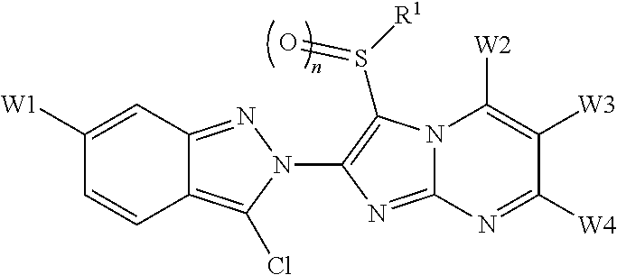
C1([W1])=CC2=NN(C3=C(S([R1])=O)N4C(=N3)N=C([W4])C([W3])=C4[W2])C(Cl)=C2C=C1
